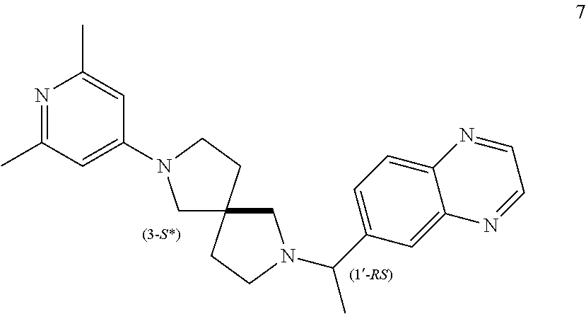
N1=C(C)C=C(N2CC3(CC2)CCN(C(C2=CC=C4C(=C2)N=CC=N4)C)C3)C=C1C
